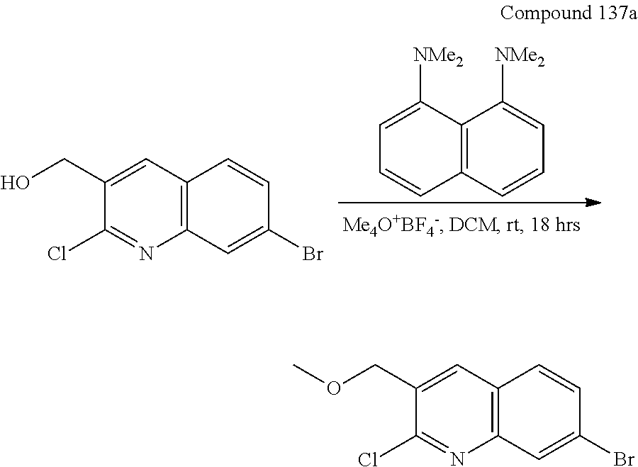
C12=C(C=C(CO)C(Cl)=N1)C=CC(Br)=C2.C12=C(C=CC=C1[NMe2])C=CC=C2[NMe2].C12=C(C=C(COC)C(Cl)=N1)C=CC(Br)=C2
